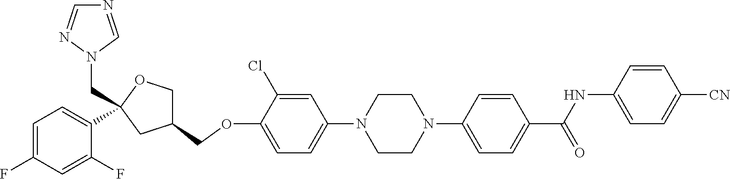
C1=C(Cl)C(OCC2COC(CN3C=NC=N3)(C3=CC=C(F)C=C3F)C2)=CC=C1N1CCN(C2=CC=C(C(NC3=CC=C([CN])C=C3)=O)C=C2)CC1
